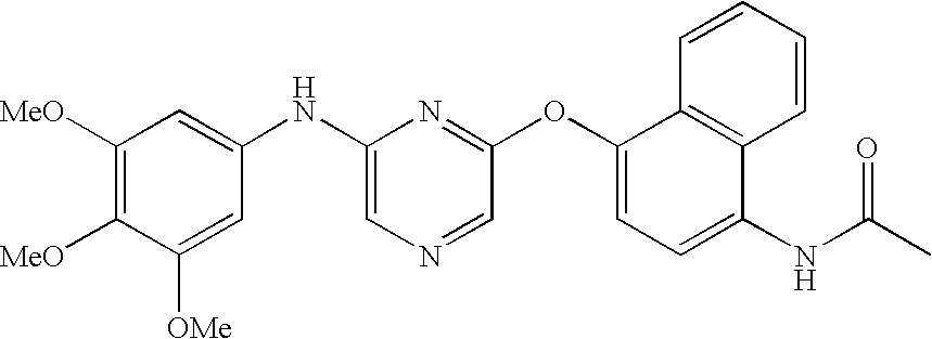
C1([MeO])=C([MeO])C([OMe])=CC(NC2=CN=CC(OC3=CC=C(NC(C)=O)C4=C3C=CC=C4)=N2)=C1
